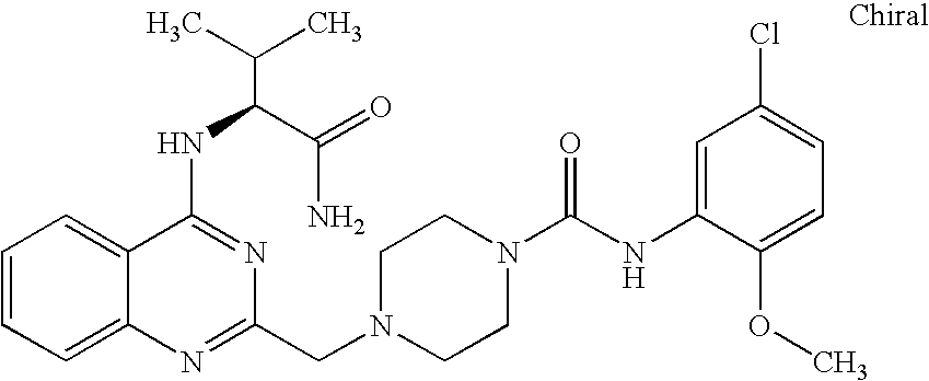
C1=CC=C2C(=C1)C(NC(C(N)=O)C(C)C)=NC(CN1CCN(C(NC3=CC(Cl)=CC=C3OC)=O)CC1)=N2
